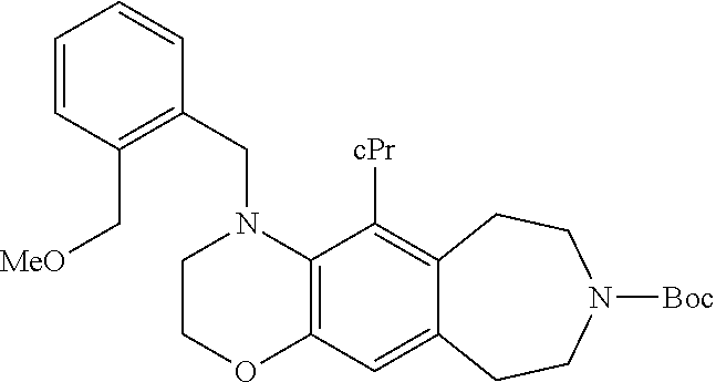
C1COC2=C(N1CC1=C(C[MeO])C=CC=C1)C([cPr])=C1C(=C2)CCN([Boc])CC1
